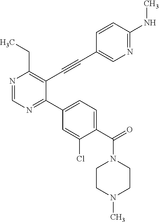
N1=CN=C(C2=CC=C(C(=O)N3CCN(C)CC3)C(Cl)=C2)C(C#CC2=CN=C(NC)C=C2)=C1CC
